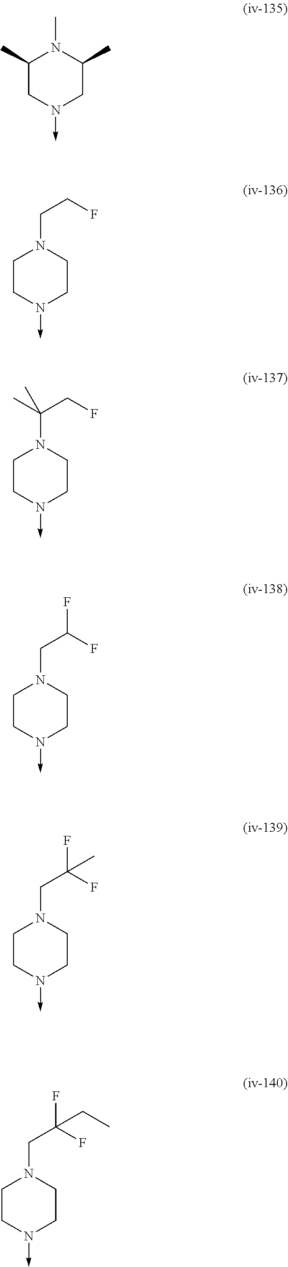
C1(C)CN(->C)CC(C)N1C.C1CN(->C)CCN1CCF.C1CN(->C)CCN1C(CF)(C)C.C1CN(->C)CCN1CC(F)F.C1CN(->C)CCN1CC(F)(F)C.C1CN(->C)CCN1CC(F)(F)CC
